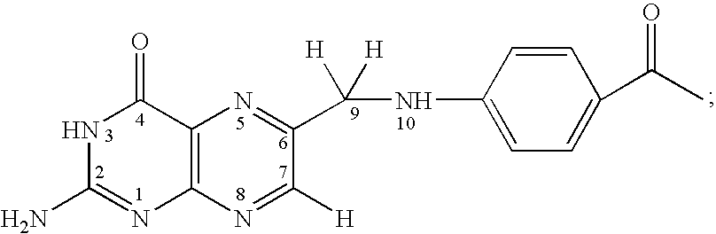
C12=C(N=C([H])C(C(NC3=CC=C(C(C)=O)C=C3)([H])[H])=N1)N=C(N)NC2=O
